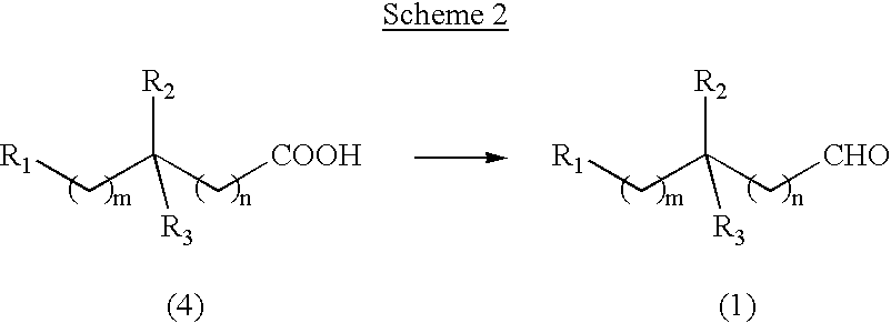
[R1]CC(C[COOH])([R2])[R3].[R1]CC(C[CHO])([R2])[R3]
